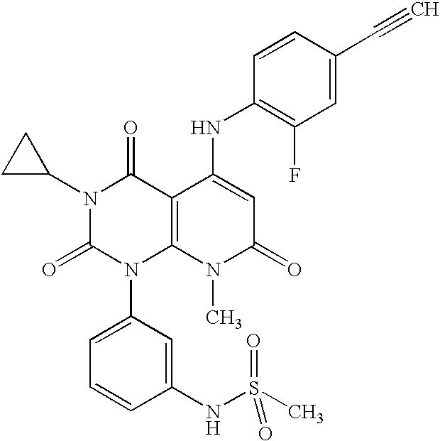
N1(C2CC2)C(=O)N(C2=CC=CC(NS(C)(=O)=O)=C2)C2=C(C1=O)C(NC1=C(F)C=C(C#C)C=C1)=CC(=O)N2C
